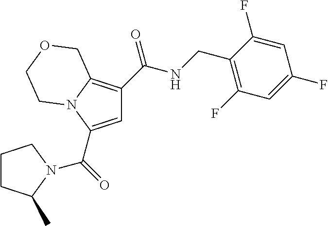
C1=C(C(=O)N2C(C)CCC2)N2C(=C1C(NCC1=C(F)C=C(F)C=C1F)=O)COCC2
